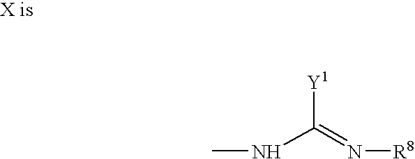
N(C(=N[R8])[Y1])C
